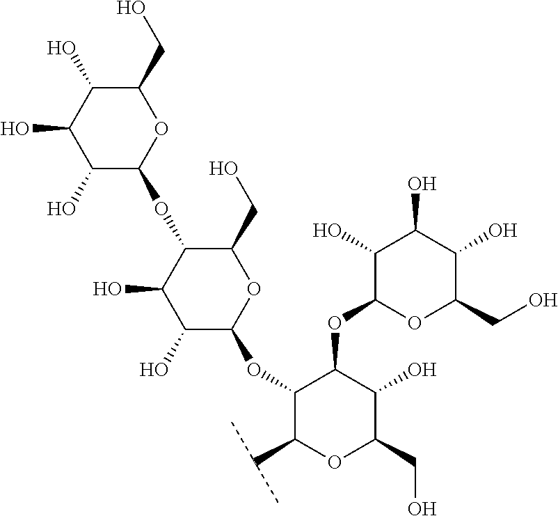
OC1C(OC2C(C(C)C)OC(CO)C(O)C2OC2OC(CO)C(O)C(O)C2O)OC(CO)C(OC2C(O)C(O)C(O)C(CO)O2)C1O
